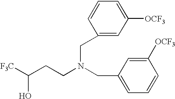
[F3C]C(CCN(CC1=CC=CC([OCF3])=C1)CC1=CC([OCF3])=CC=C1)O
